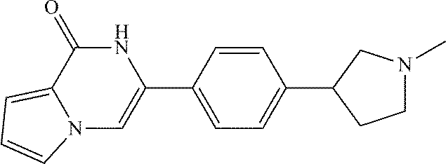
C1=CC(C2=CN3C(=CC=C3)C(=O)N2)=CC=C1C1CCN(C)C1
